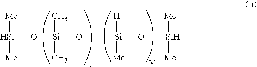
O([Si](C)(O[Si](O[Si]([Me])[Me])([H])[Me])C)[Si]([Me])[Me]
